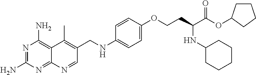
C1=CC(OCCC(NC2CCCCC2)C(OC2CCCC2)=O)=CC=C1NCC1=C(C)C2=C(N)N=C(N)N=C2N=C1
